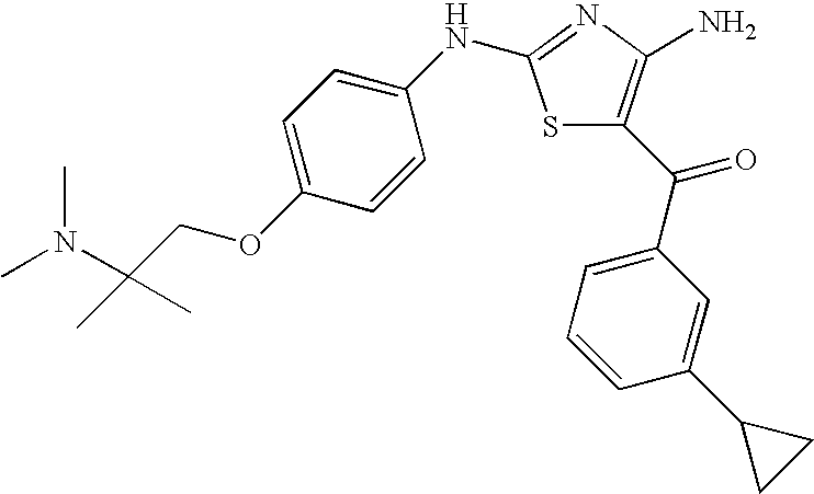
C(COC1=CC=C(NC2=NC(N)=C(C(=O)C3=CC=CC(C4CC4)=C3)S2)C=C1)(C)(C)N(C)C
